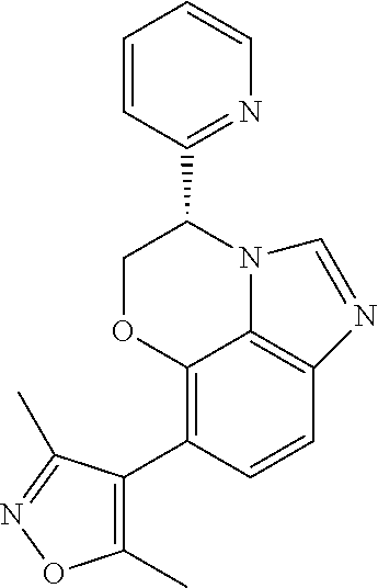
C12=C(C3=C(C)ON=C3C)C=CC3=C1N(C(C1=NC=CC=C1)CO2)C=N3
